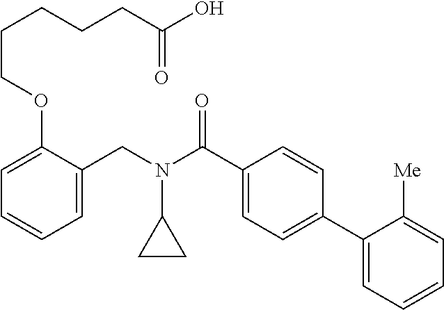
C1=C(CN(C(C2=CC=C(C3=CC=CC=C3[Me])C=C2)=O)C2CC2)C(OCCCCCC(O)=O)=CC=C1
